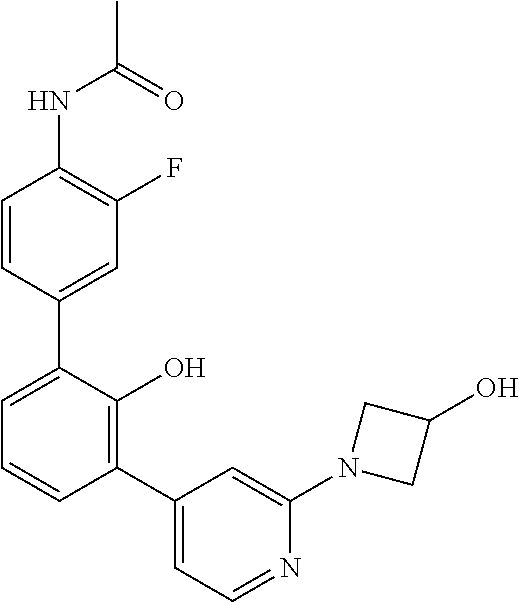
N(C1=C(F)C=C(C2=CC=CC(C3=CC=NC(N4CC(O)C4)=C3)=C2O)C=C1)C(C)=O
